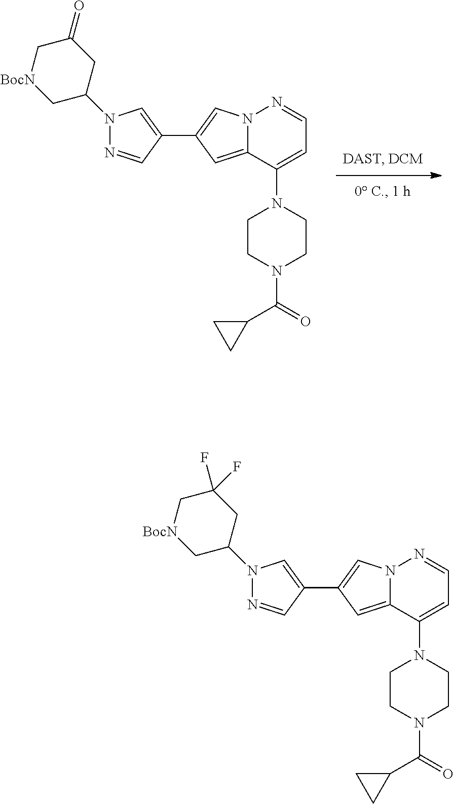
C1(C2=CN3C(=C2)C(N2CCN(C(=O)C4CC4)CC2)=CC=N3)=CN(C2CC(=O)C[BocN]C2)N=C1.C1(C2=CN3C(=C2)C(N2CCN(C(=O)C4CC4)CC2)=CC=N3)=CN(C2CC(F)(F)C[BocN]C2)N=C1
